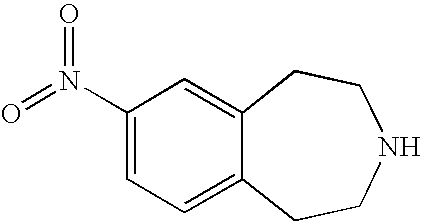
C1CNCCC2=CC(N(=O)=O)=CC=C12
